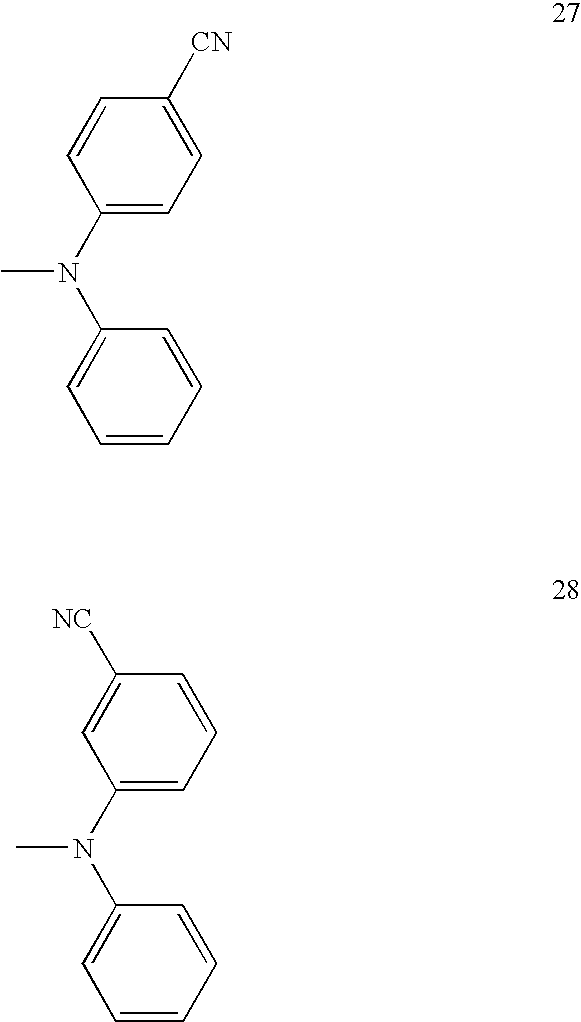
C1(N(C2=CC=CC=C2)C)=CC=C([CN])C=C1.C1(N(C2=CC=CC=C2)C)=CC=CC([NC])=C1
